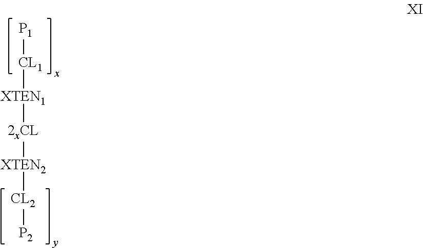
[P1][CL1][XTEN1][2xCL][XTEN2][CL2][P2]
